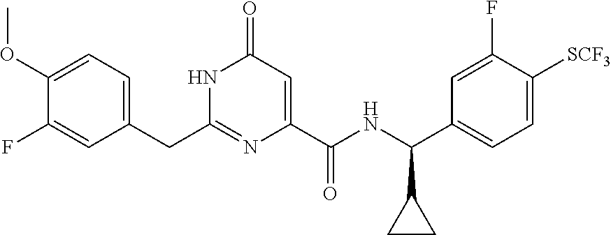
C1(OC)=CC=C(CC2=NC(C(NC(C3=CC=C([SCF3])C(F)=C3)C3CC3)=O)=CC(=O)N2)C=C1F
